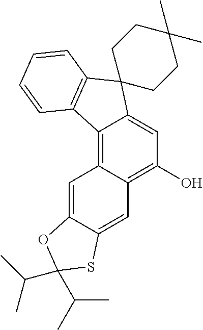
C1(O)=C2C(=C3C(=C1)C1(C4=C3C=CC=C4)CCC(C)(C)CC1)C=C1C(=C2)SC(C(C)C)(C(C)C)O1
